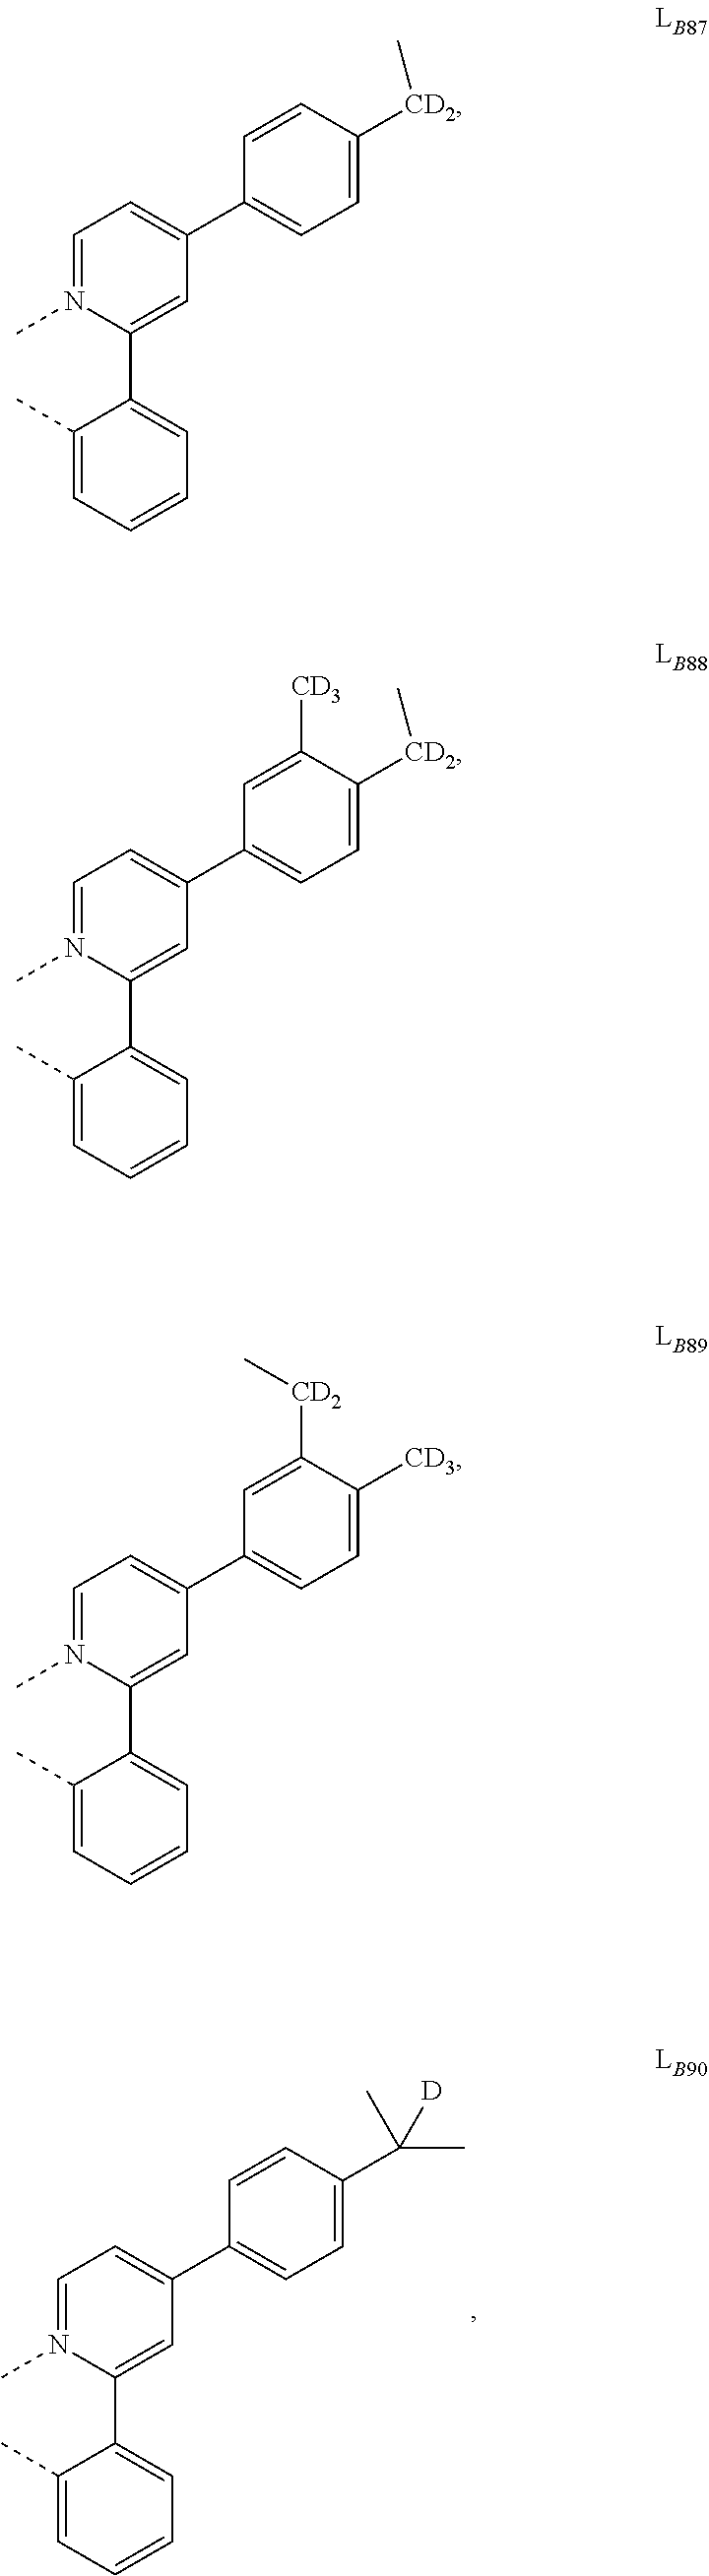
C1=N(C)C(C2=CC=CC=C2C)=CC(C2=CC=C(C(C)(C)[D])C=C2)=C1.C1=N(C)C(C2=CC=CC=C2C)=CC(C2=CC=C([CD2]C)C=C2)=C1.C1=N(C)C(C2=CC=CC=C2C)=CC(C2=CC=C([CD2]C)C([CD3])=C2)=C1.C1=N(C)C(C2=CC=CC=C2C)=CC(C2=CC=C([CD3])C([CD2]C)=C2)=C1
